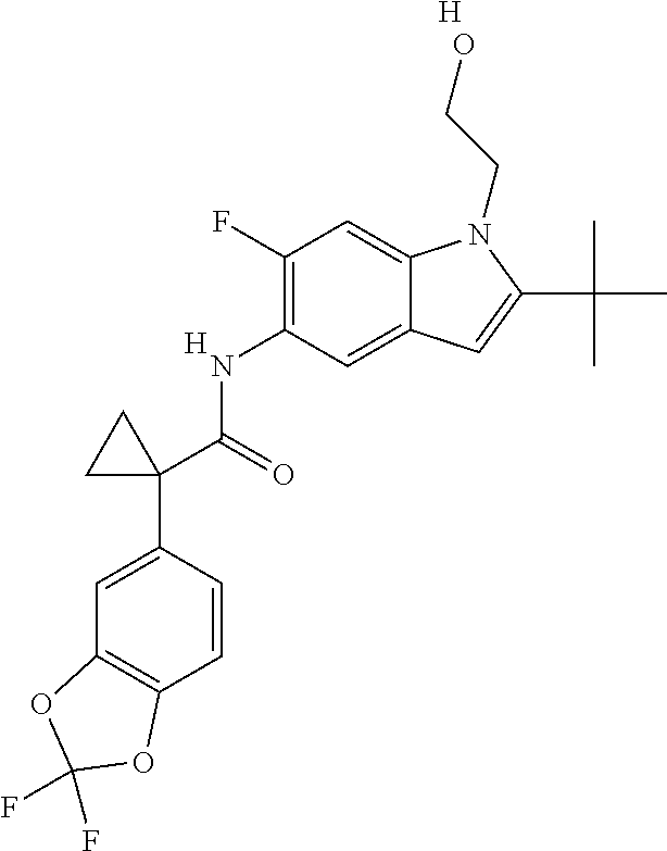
N(C1=C(F)C=C2C(=C1)C=C(C(C)(C)C)N2CCO)C(C1(C2=CC3=C(C=C2)OC(F)(F)O3)CC1)=O.[H].[H]
